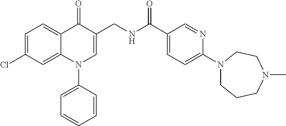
C1=C(Cl)C=C2C(=C1)C(=O)C(CNC(C1=CC=C(N3CCCN(C)CC3)N=C1)=O)=CN2C1=CC=CC=C1
